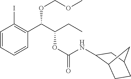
C1=CC=CC(C(C(CC)OC(=O)NC2C3CCC(C2)C3)OCOC)=C1I
